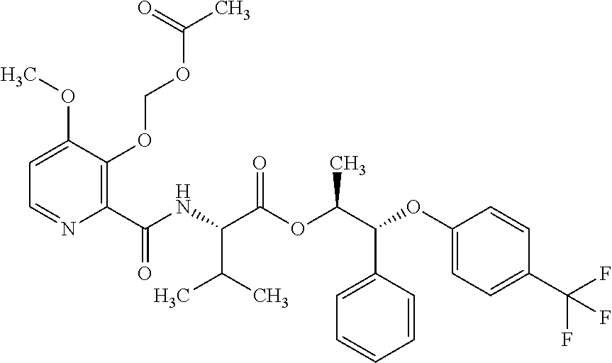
C1=C(OC)C(OCOC(C)=O)=C(C(NC(C(OC(C(OC2=CC=C(C(F)(F)F)C=C2)C2=CC=CC=C2)C)=O)C(C)C)=O)N=C1
